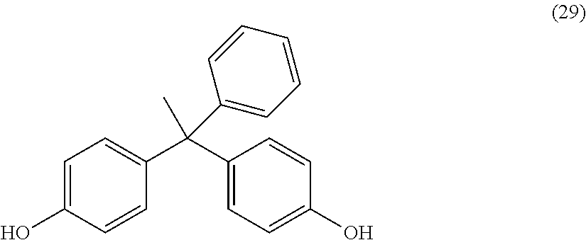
C1(C(C2=CC=C(O)C=C2)(C)C2=CC=CC=C2)=CC=C(O)C=C1
